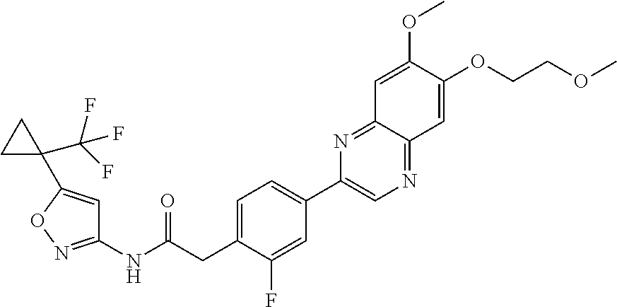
C1=C(CC(NC2=NOC(C3(C(F)(F)F)CC3)=C2)=O)C(F)=CC(C2=CN=C3C(=N2)C=C(OC)C(OCCOC)=C3)=C1
